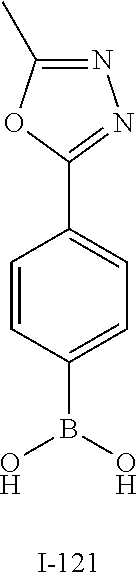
N1=C(C)OC(C2=CC=C(B(O)O)C=C2)=N1
